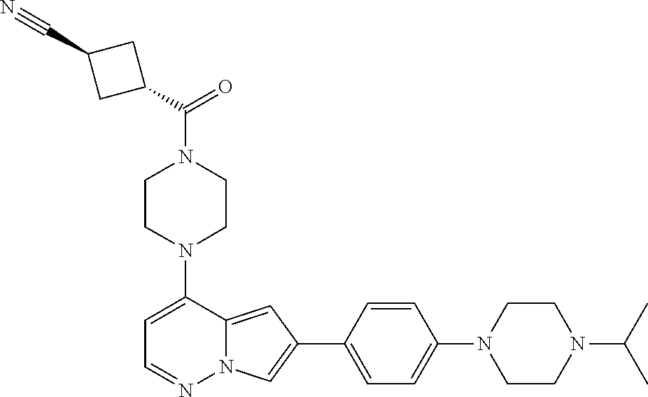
N1(C2=CC=NN3C2=CC(C2=CC=C(N4CCN(C(C)C)CC4)C=C2)=C3)CCN(C(=O)C2CC(C#N)C2)CC1
